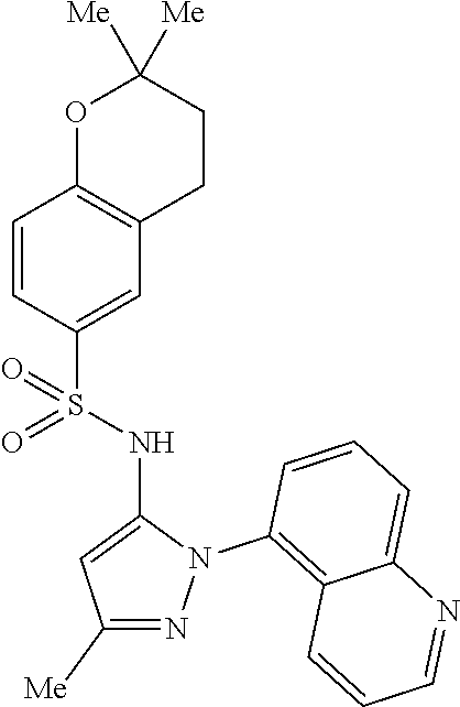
C1=CC(S(NC2=CC([Me])=NN2C2=C3C(=CC=C2)N=CC=C3)(=O)=O)=CC2=C1OC([Me])([Me])CC2
